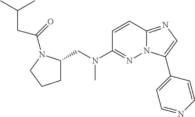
C1=CC2=NC=C(C3=CC=NC=C3)N2N=C1N(CC1CCCN1C(CC(C)C)=O)C
